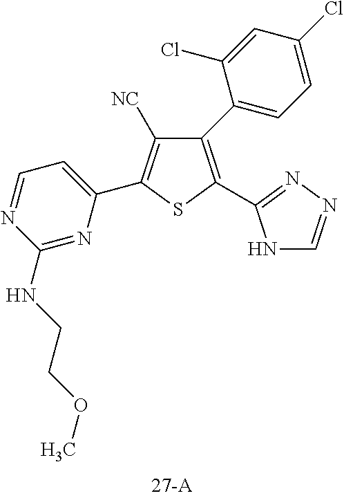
C1(NCCOC)=NC(C2=C([NC])C(C3=CC=C(Cl)C=C3Cl)=C(C3=NN=CN3)S2)=CC=N1
